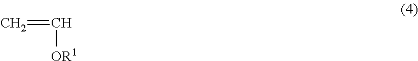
C=C[OR1]
